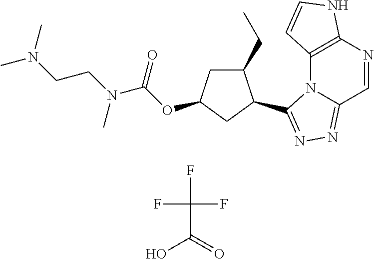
C12=C(N=CC3=NN=C(C4C(CC)CC(OC(N(CCN(C)C)C)=O)C4)N13)NC=C2.OC(=O)C(F)(F)F
